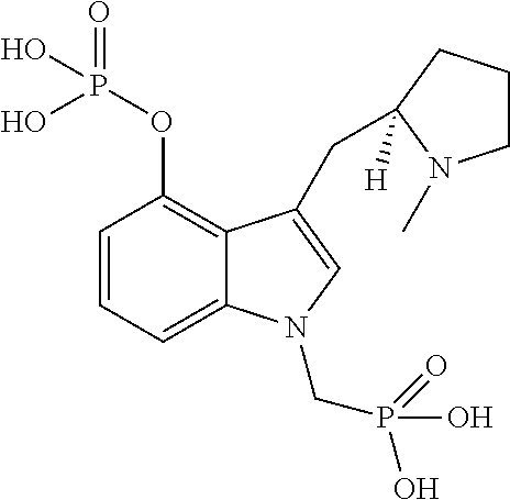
C1=CC=C2C(=C1OP(=O)(O)O)C(CC1([H])CCCN1C)=CN2CP(=O)(O)O
